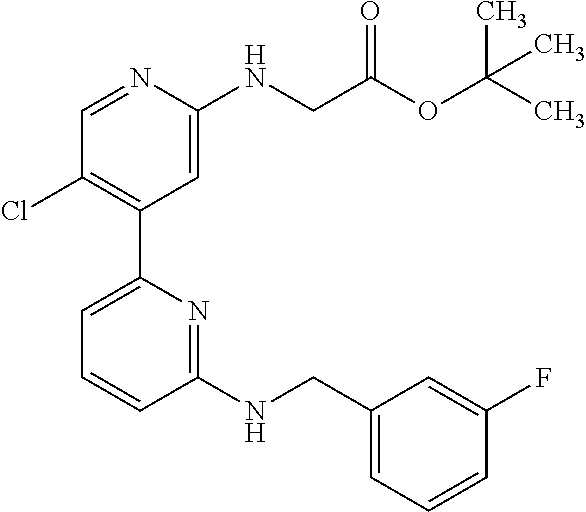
C1=NC(NCC(OC(C)(C)C)=O)=CC(C2=CC=CC(NCC3=CC=CC(F)=C3)=N2)=C1Cl
